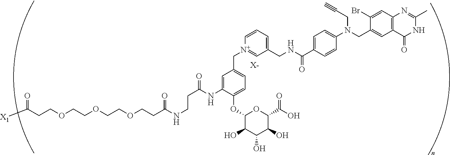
[X-].C(OCCOCCOCCC(NCCC(NC1=CC(C[N+]2=CC(CNC(C3=CC=C(N(CC#C)CC4=CC5=C(C=C4Br)N=C(C)NC5=O)C=C3)=O)=CC=C2)=CC=C1OC1C(O)C(O)C(O)C(C(=O)O)O1)=O)=O)CC(=O)[X1]
